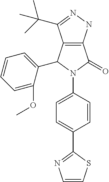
C12=C(NN=C1C(C)(C)C)C(=O)N(C1=CC=C(C3=NC=CS3)C=C1)C2C1=CC=CC=C1OC
